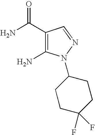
C1(C(N)=O)=C(N)N(C2CCC(F)(F)CC2)N=C1
